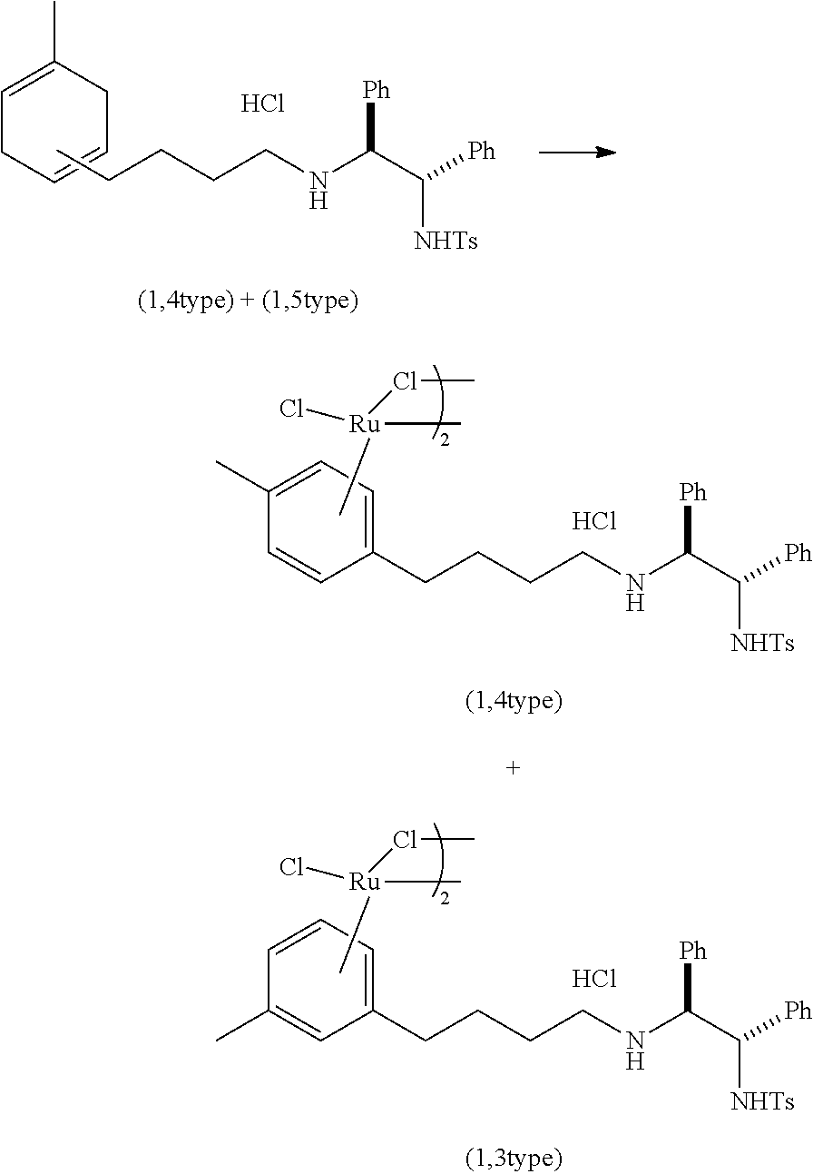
C1(C)=CC=C(CCCCNC(C([Ph])[NHTs])[Ph])C=C1.Cl.C[Ru](C)(ClC)Cl.C1=CC=C(CCCCNC(C([Ph])[NHTs])[Ph])C=C1C.Cl.C[Ru](C)(ClC)Cl.C1=C(C)CC=CC1.CCCCCNC(C([Ph])[NHTs])[Ph].Cl
